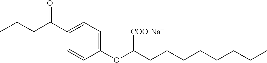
C1(C(CCC)=O)=CC=C(OC(CCCCCCCC)[COO-Na+])C=C1
